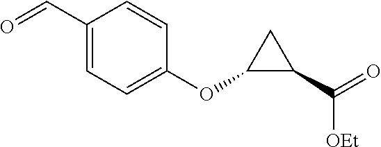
C(=O)C1=CC=C(OC2C(C(=O)[OEt])C2)C=C1
